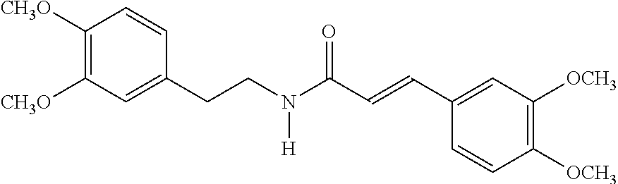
C(C1=CC([CH3O])=C([CH3O])C=C1)CN(C(C=CC1=CC([OCH3])=C([OCH3])C=C1)=O)[H]
